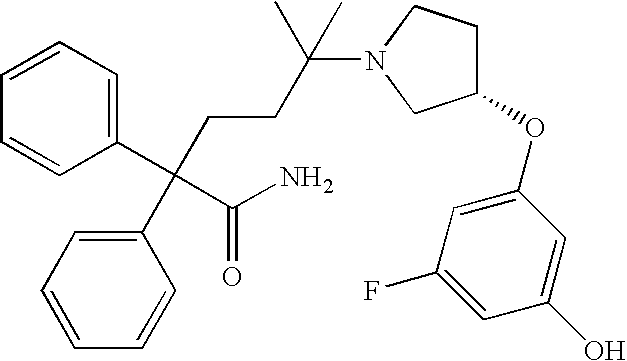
C1=CC=C(C(CCC(N2CC(OC3=CC(F)=CC(O)=C3)CC2)(C)C)(C(N)=O)C2=CC=CC=C2)C=C1
